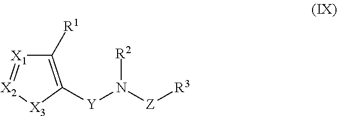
C1([R1])=C([Y]N([Z][R3])[R2])[X3][X2]=[X1]1
